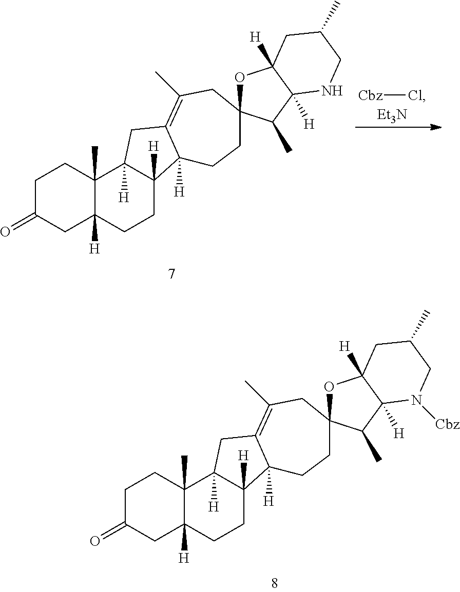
C1C(=O)CC2([H])C(C)(C1)C1([H])C([H])(CC2)C2([H])C(=C(C)CC3(OC4([H])C([H])(C3C)NCC(C)C4)CC2)C1.[Cbz]Cl.[Et3N].C1C(=O)CC2([H])C(C)(C1)C1([H])C([H])(CC2)C2([H])C(=C(C)CC3(OC4([H])C([H])(C3C)N([Cbz])CC(C)C4)CC2)C1
